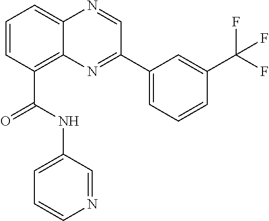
C1=CC(C(NC2=CC=CN=C2)=O)=C2C(=C1)N=CC(C1=CC=CC(C(F)(F)F)=C1)=N2
